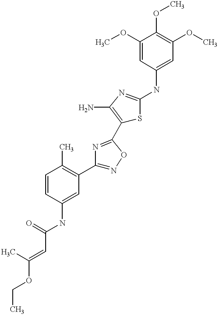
C(C(=O)NC1=CC(C2=NOC(C3=C(N)N=C(NC4=CC(OC)=C(OC)C(OC)=C4)S3)=N2)=C(C)C=C1)=C(OCC)C
